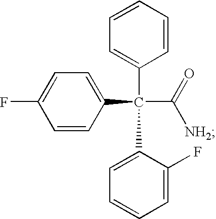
C1=CC(C(C2=CC=CC=C2)(C2=CC=CC=C2F)C(=O)[NH2])=CC=C1F
